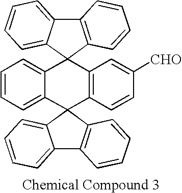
C12=C(C3(C4=CC=CC=C14)C1=CC=CC=C1C1(C4=C3C=C([CHO])C=C4)C3=C(C4=CC=CC=C41)C=CC=C3)C=CC=C2
